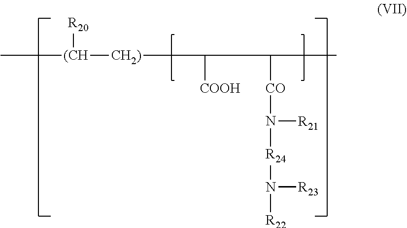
CC[(CH]([CH2)]CC([COOH])CC([CO]N([R21])[R24]N([R22])[R23])CC)[R20]
